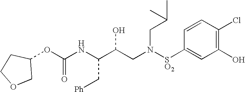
C(NC(C(CN([SO2]C1=CC(O)=C(Cl)C=C1)CC(C)C)O)C[Ph])(=O)OC1COCC1
